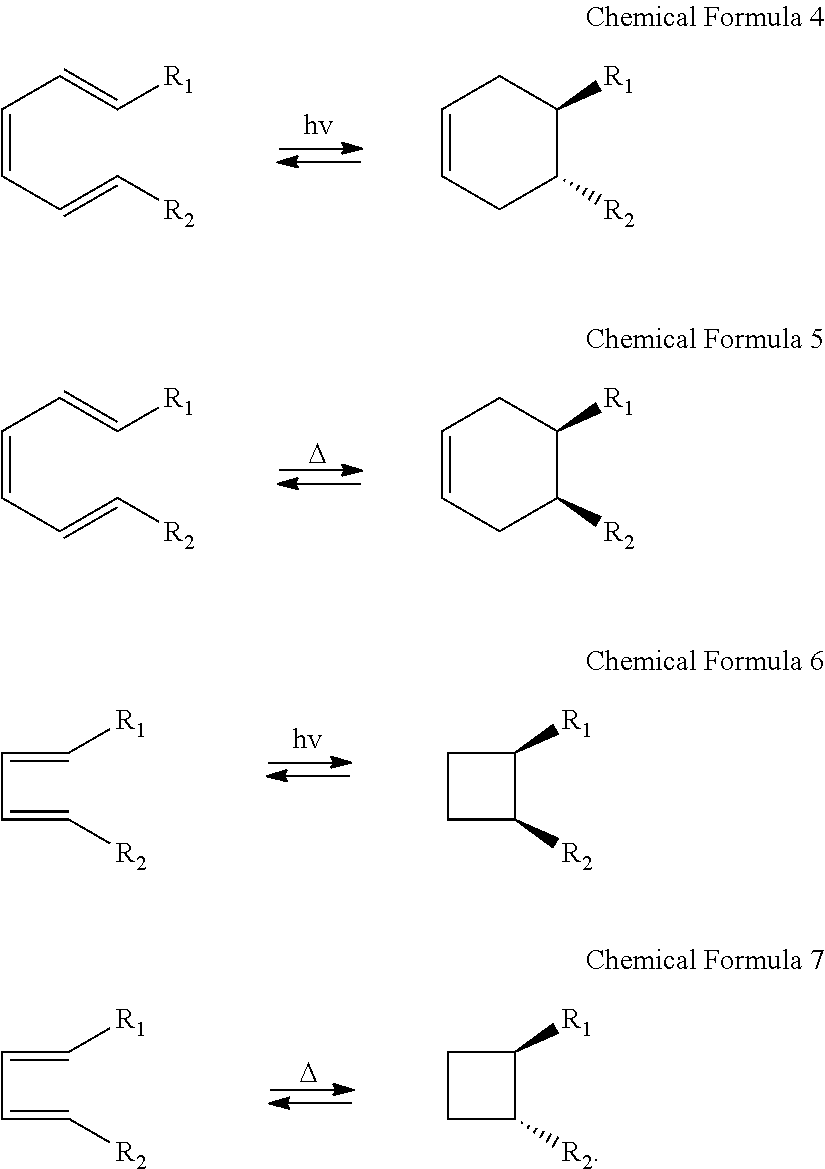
C(=CC=C[R2])C=C[R1].C1=CCC([R2])C([R1])C1.C(=CC=C[R2])C=C[R1].C1=CCC([R2])C([R1])C1.[D].C(C=C[R2])=C[R1].C1CC([R2])C1[R1].C(C=C[R2])=C[R1].C1CC([R2])C1[R1].[D]
